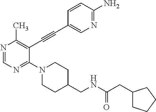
N1=CN=C(N2CCC(CNC(CC3CCCC3)=O)CC2)C(C#CC2=CN=C(N)C=C2)=C1C
